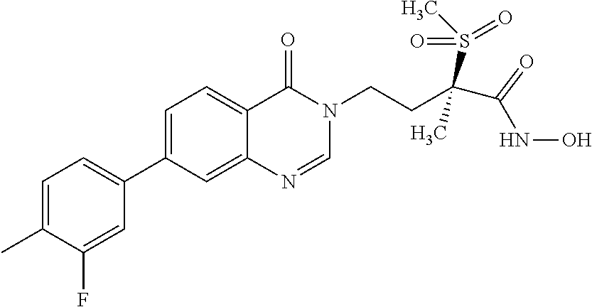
C1=C(C)C(F)=CC(C2=CC=C3C(=C2)N=CN(CCC(S(C)(=O)=O)(C)C(NO)=O)C3=O)=C1
